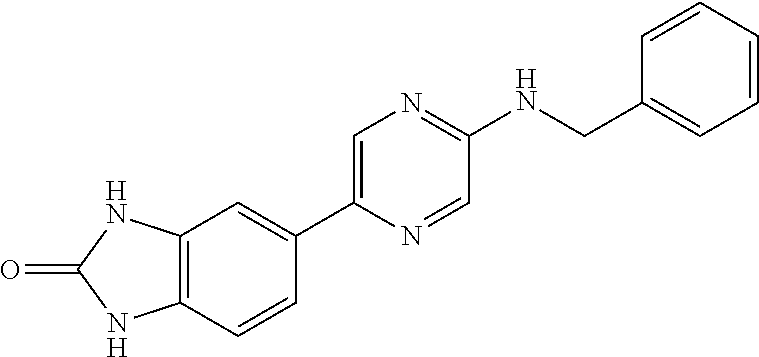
C1=C(C2=CC3=C(C=C2)NC(=O)N3)N=CC(NCC2=CC=CC=C2)=N1
